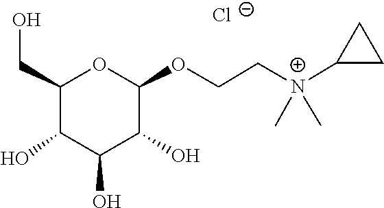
C[N+](C)(CCOC1OC(CO)C(O)C(O)C1O)C1CC1.[Cl-]
